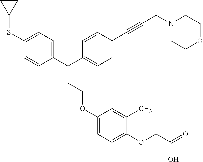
C1(SC2CC2)=CC=C(C(C2=CC=C(C#CCN3CCOCC3)C=C2)=CCOC2=CC=C(OCC(=O)O)C(C)=C2)C=C1
